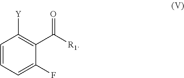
C1=CC=C(F)C(C([R1])=O)=C1[Y]
